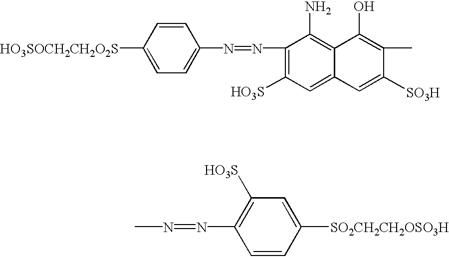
[HO3SOCH2CH2O2S]C1=CC=C(N=NC2=C([HO3S])C=C3C(=C2N)C(O)=C(C)C([SO3H])=C3)C=C1.CN=NC1=C([HO3S])C=C([SO2CH2CH2OSO3H])C=C1
